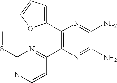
C1(C2=C(C3=NC(SC)=NC=C3)N=C(N)C(N)=N2)=CC=CO1
